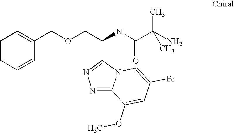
C1=CC=CC(COCC(NC(C(N)(C)C)=O)C2=NN=C3N2C=C(Br)C=C3OC)=C1
